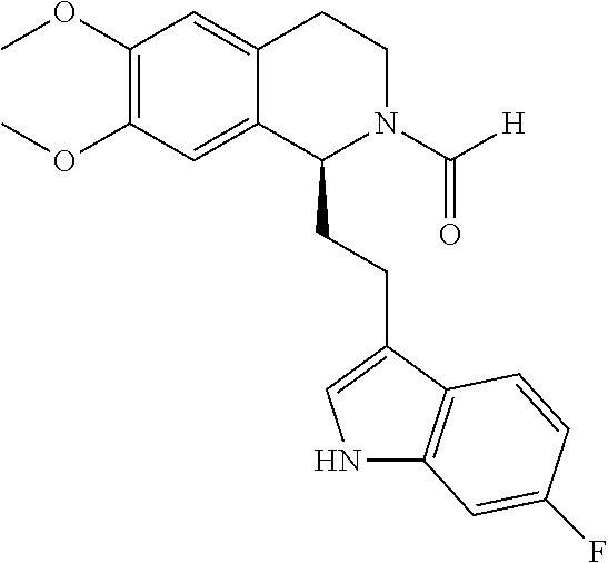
C1(OC)=C(OC)C=C2C(=C1)CCN(C([H])=O)C2CCC1=CNC2=C1C=CC(F)=C2
